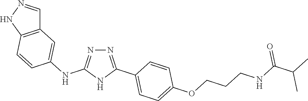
N1=C(NC2=CC3=C(C=C2)NN=C3)NC(C2=CC=C(OCCCNC(C(C)C)=O)C=C2)=N1
